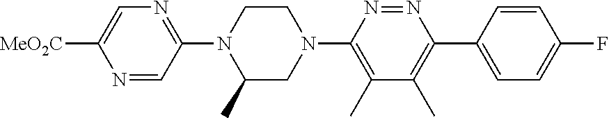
N1=CC(N2C(C)CN(C3=C(C)C(C)=C(C4=CC=C(F)C=C4)N=N3)CC2)=NC=C1[MeO2C]
